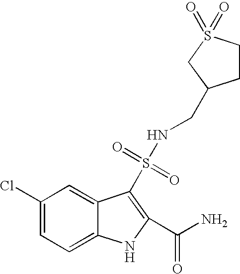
C1(Cl)=CC=C2C(=C1)C(S(NCC1CCS(=O)(=O)C1)(=O)=O)=C(C(N)=O)N2
